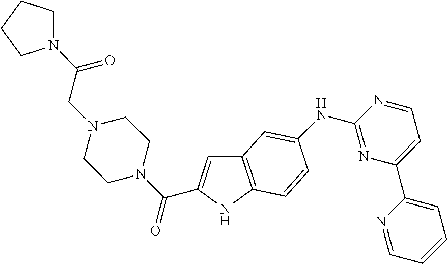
C12=C(NC(C(N3CCN(CC(N4CCCC4)=O)CC3)=O)=C1)C=CC(NC1=NC(C3=CC=CC=N3)=CC=N1)=C2
